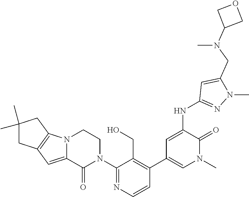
C1(N2CCN3C(=CC4=C3CC(C)(C)C4)C2=O)=NC=CC(C2=CN(C)C(=O)C(NC3=NN(C)C(CN(C4COC4)C)=C3)=C2)=C1CO
